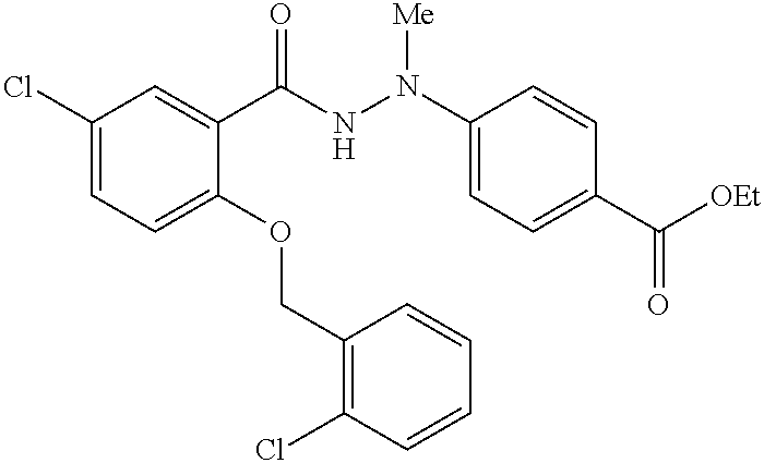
C1(Cl)=CC=C(OCC2=C(Cl)C=CC=C2)C(C(NN(C2=CC=C(C([OEt])=O)C=C2)[Me])=O)=C1
